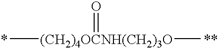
C[(CH2)4OCNH(CH2)3O](C)=O.*.[**]
